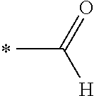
C(C)([H])=O
